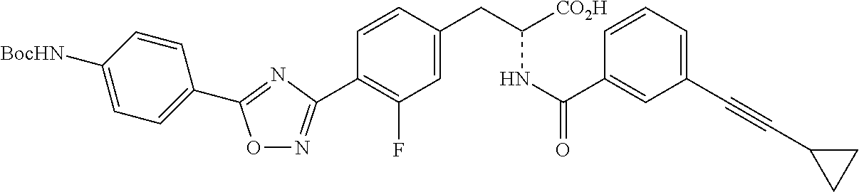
O1N=C(C2=C(F)C=C(CC(NC(=O)C3=CC(C#CC4CC4)=CC=C3)[CO2H])C=C2)N=C1C1=CC=C([BocHN])C=C1
